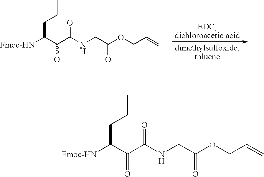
C(CCC)([Fmoc-HN])C(C(=O)NCC(OCC=C)=O)O.C(CCC)([Fmoc-HN])C(C(NCC(OCC=C)=O)=O)=O
